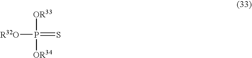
[R32O]P([OR33])([OR34])=S
